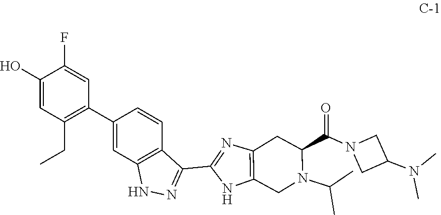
C1(C2=C(CC)C=C(O)C(F)=C2)=CC2=C(C=C1)C(C1=NC3=C(N1)CN(C(C)C)C(C(N1CC(N(C)C)C1)=O)C3)=NN2
